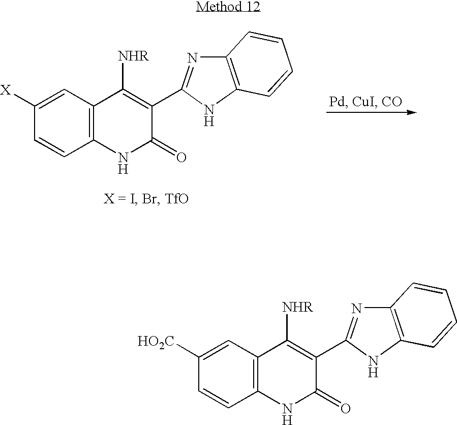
C1([X])=CC2=C(C=C1)NC(=O)C(C1=NC3=C(N1)C=CC=C3)=C2[NHR].C1([HO2C])=CC2=C(C=C1)NC(=O)C(C1=NC3=C(N1)C=CC=C3)=C2[NHR]
